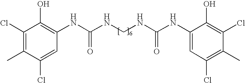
C1(Cl)=CC(NC(NCNC(NC2=CC(Cl)=C(C)C(Cl)=C2O)=O)=O)=C(O)C(Cl)=C1C
